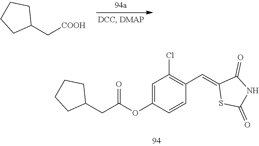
[COOH]CC1CCCC1.C(C(OC1=CC(Cl)=C(C=C2SC(=O)NC2=O)C=C1)=O)C1CCCC1
